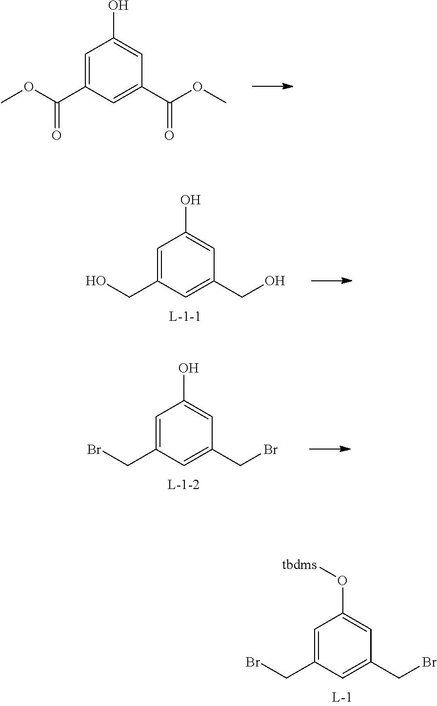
C1=C(CBr)C=C(CBr)C=C1O[tbdms].C1=C(C(OC)=O)C=C(C(OC)=O)C=C1O.C1=C(CO)C=C(CO)C=C1O.C1=C(CBr)C=C(CBr)C=C1O
